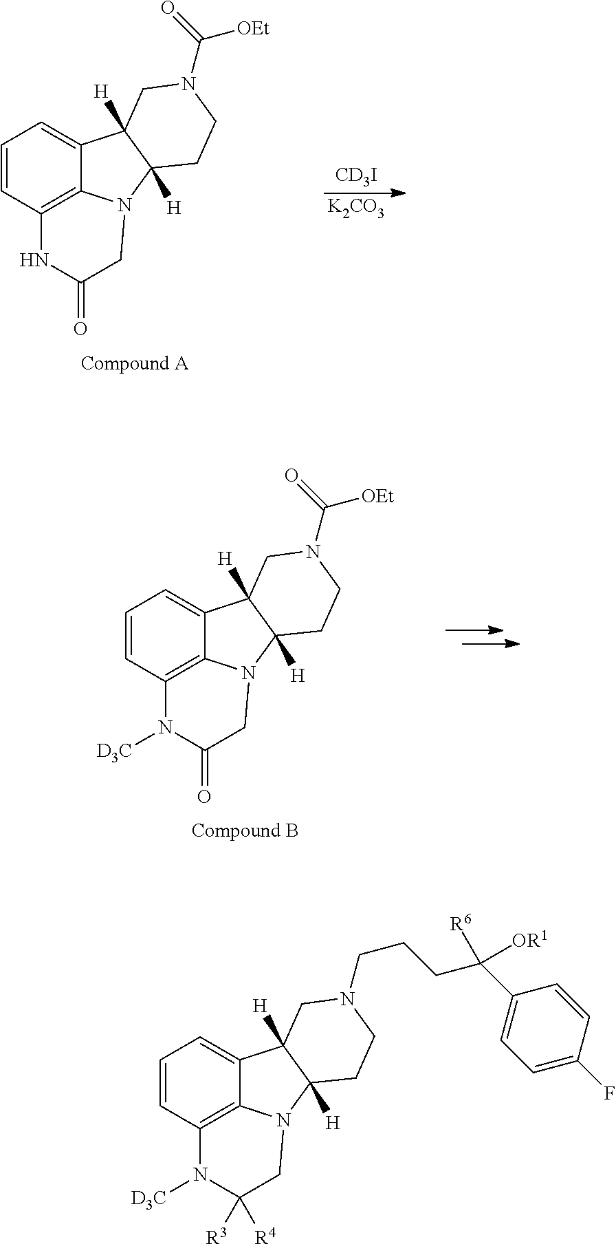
C1=CC2=C3C(=C1)C1([H])C([H])(N3CC(=O)N2)CCN(C(=O)[OEt])C1.[CD3I].[K2CO3].C1=CC2=C3C(=C1)C1([H])C([H])(N3CC(=O)N2[D3C])CCN(C(=O)[OEt])C1.C1=CC2=C3C(=C1)C1([H])C([H])(N3CC([R3])([R4])N2[D3C])CCN(CCCC(C2=CC=C(F)C=C2)([R6])[OR1])C1
